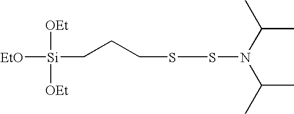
[EtO][Si](CCCSSN(C(C)C)C(C)C)([OEt])[OEt]
